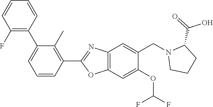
C1(C2=C(F)C=CC=C2)=CC=CC(C2=NC3=C(O2)C=C(OC(F)F)C(CN2CCCC2C(=O)O)=C3)=C1C
